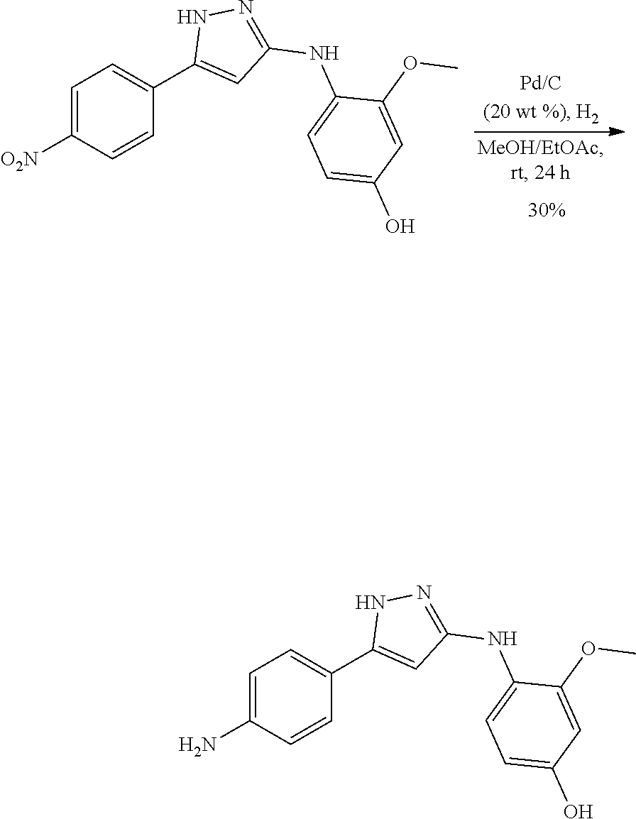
C1=C([O2N])C=CC(C2=CC(NC3=CC=C(O)C=C3OC)=NN2)=C1.C1=C(N)C=CC(C2=CC(NC3=CC=C(O)C=C3OC)=NN2)=C1
